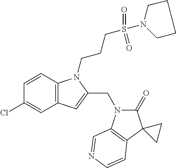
C1=CC2=C(C=C1Cl)C=C(CN1C(=O)C3(C4=C1C=NC=C4)CC3)N2CCCS(N1CCCC1)(=O)=O
